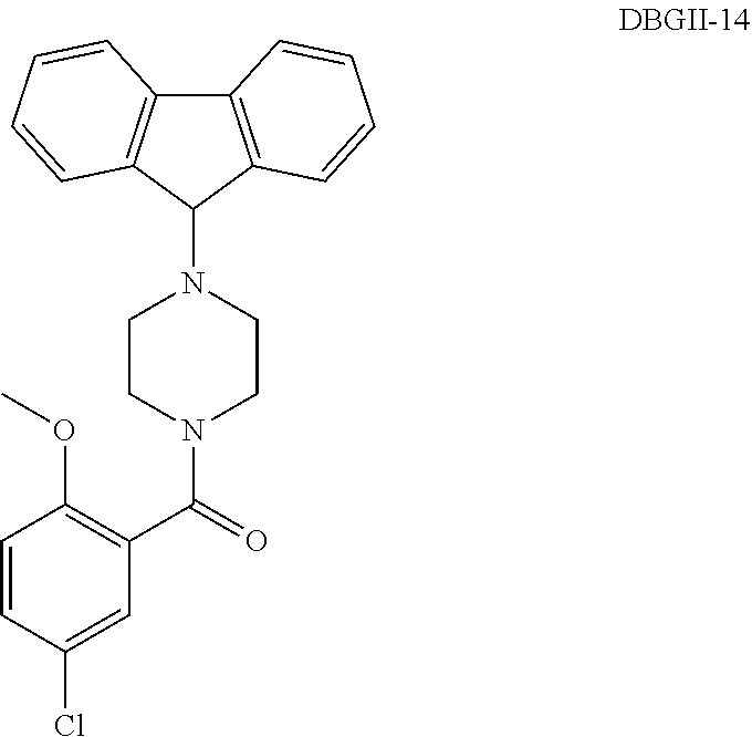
C12=C(C(N3CCN(C(C4=C(OC)C=CC(Cl)=C4)=O)CC3)C3=C1C=CC=C3)C=CC=C2
